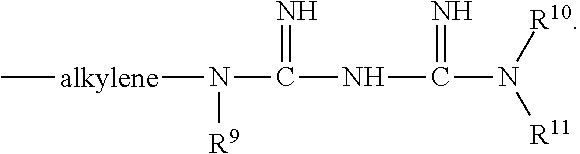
C[alkylene]N([R9])C(=N)NC(=N)N([R10])[R11]
